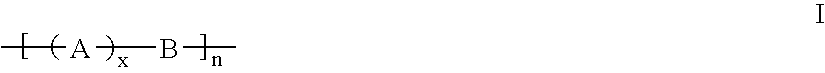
[A](BC)C
